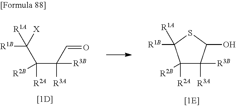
C(C([R3A])([R3B])C=O)([R2A])([R2B])C([R1B])([X])[R1A].C1([R2A])([R2B])C([R3A])([R3B])C(O)SC1([R1B])[R1A]
